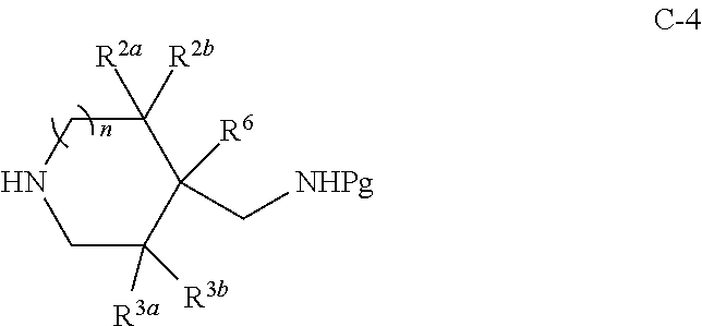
C1C([R3b])([R3a])C(C[NHPg])([R6])C([R2b])([R2a])CN1
